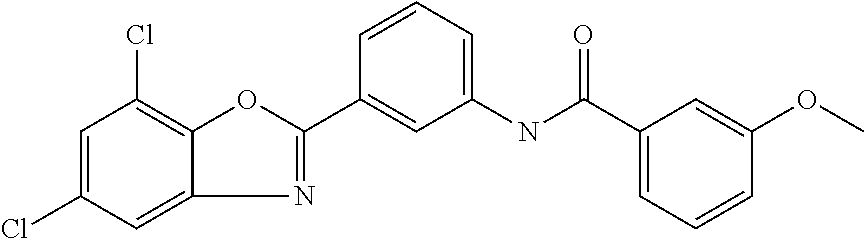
N1=C(C2=CC(NC(C3=CC=CC(OC)=C3)=O)=CC=C2)OC2=C(Cl)C=C(Cl)C=C12
